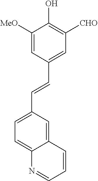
C1=C([MeO])C(O)=C([CHO])C=C1C=CC1=CC=C2C(=C1)C=CC=N2
